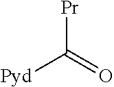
[Pr]C(=O)[Pyd]
